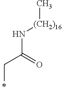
[(CH2)16](NC(CC)=O)C
